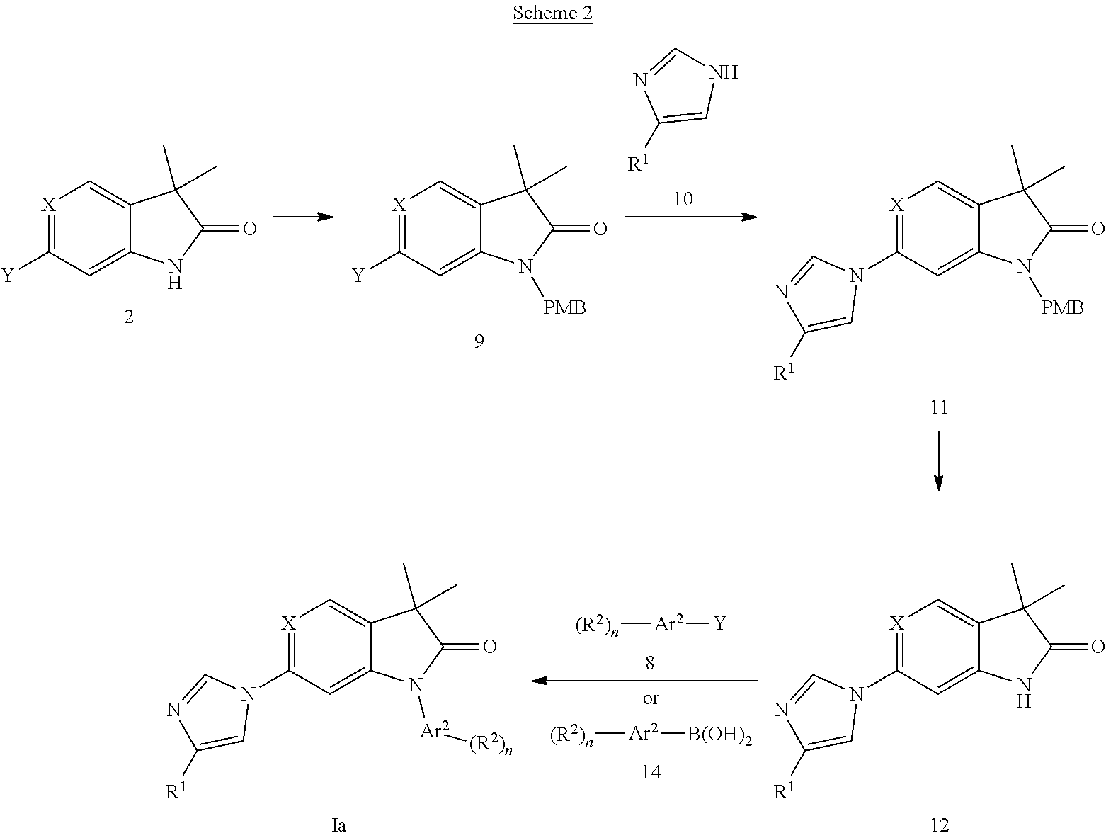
C12=CC([Y])=[X]C=C1C(C)(C)C(=O)N2.C12=CC([Y])=[X]C=C1C(C)(C)C(=O)N2[PMB].[R1]C1=CNC=N1.C12=CC(N3C=NC([R1])=C3)=[X]C=C1C(C)(C)C(=O)N2[PMB].C12=CC(N3C=NC([R1])=C3)=[X]C=C1C(C)(C)C(=O)N2.[Ar2]([(R2)n])[Y].[Ar2]([(R2)n])[B(OH)2].C12=CC(N3C=NC([R1])=C3)=[X]C=C1C(C)(C)C(=O)N2[Ar2][(R2)n]
